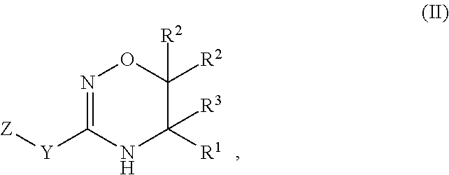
N1=C([Y][Z])NC([R1])([R3])C([R2])([R2])O1
